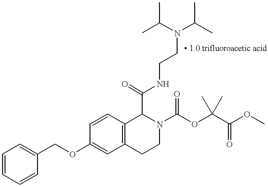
C(OC1=CC2=C(C=C1)C(C(=O)NCCN(C(C)C)C(C)C)N(C(OC(C(OC)=O)(C)C)=O)CC2)C1=CC=CC=C1
